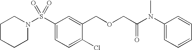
C1CCCN(S(C2=CC=C(Cl)C(COCC(=O)N(C)C3=CC=CC=C3)=C2)(=O)=O)C1
